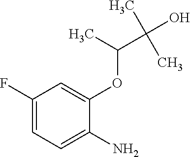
C1(F)=CC=C(N)C(OC(C(O)(C)C)C)=C1
